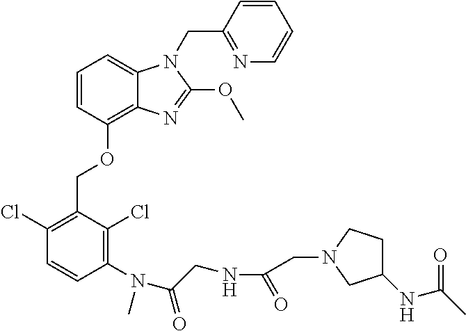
C1=CC(OCC2=C(Cl)C=CC(N(C)C(=O)CNC(CN3CC(NC(=O)C)CC3)=O)=C2Cl)=C2C(=C1)N(CC1=NC=CC=C1)C(OC)=N2
